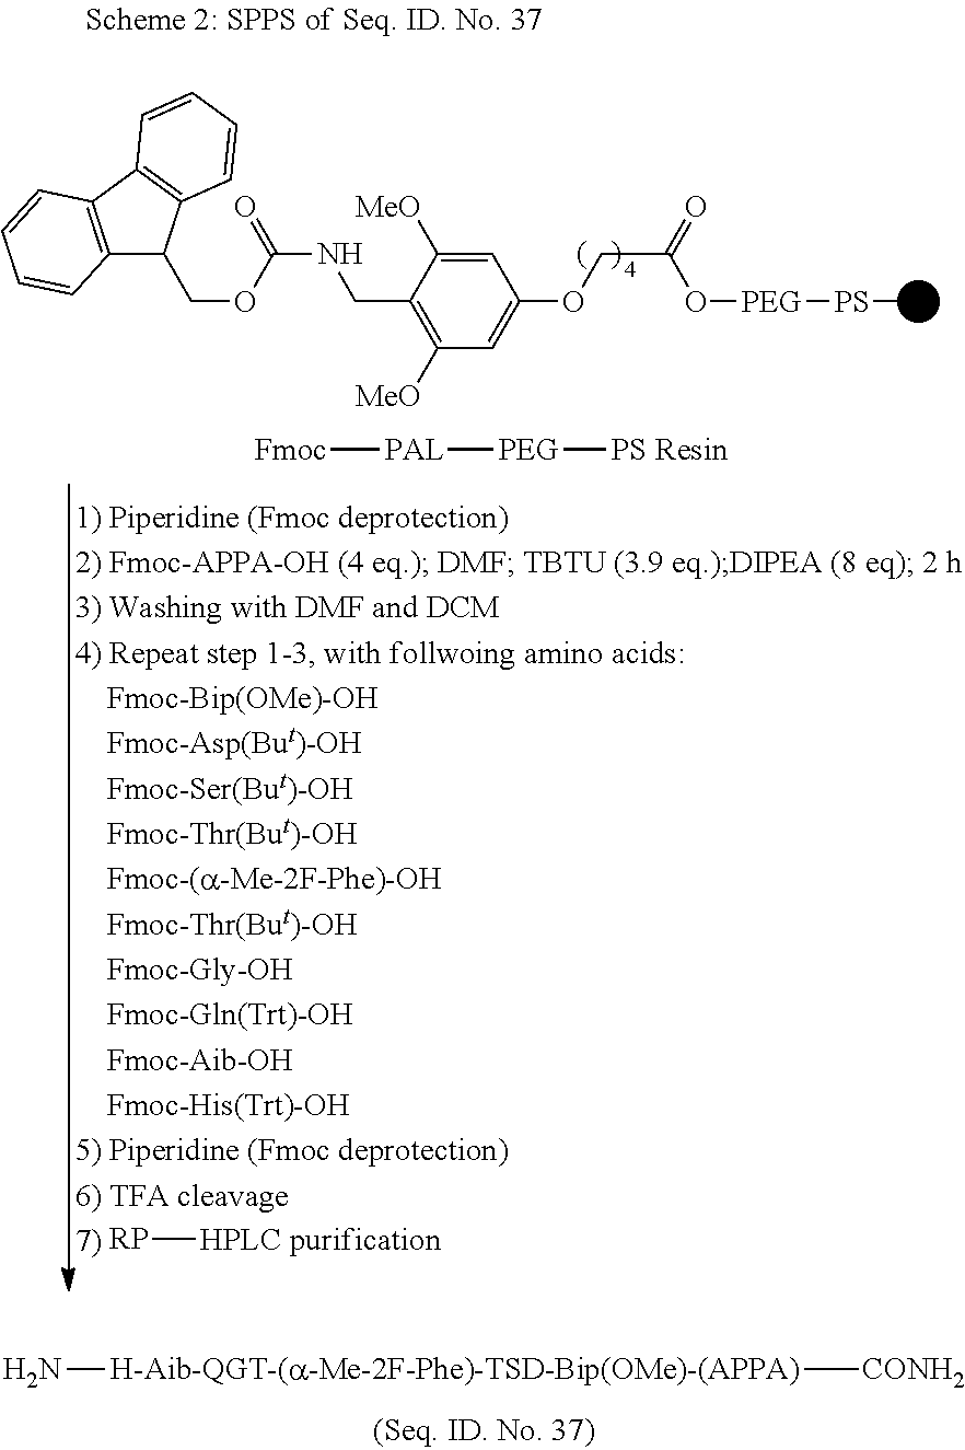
N[H-Aib-QGT-(a-Me-2F-Phe)-TSD-Bip(OMe)-(APPA)][CONH2].C12=C(C3=C(C1COC(NCC1=C([MeO])C=C(OCC(O[PEG][PS]C)=O)C=C1[MeO])=O)C=CC=C3)C=CC=C2.[Fmoc][PAL][PEG][PS Resin].[RP][HPLC purification]
